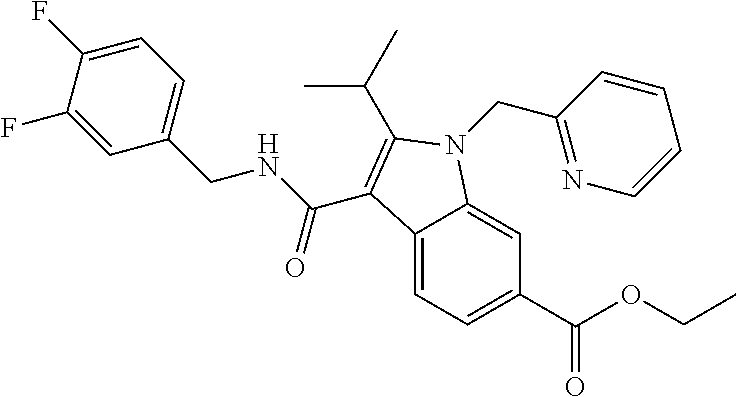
C12=CC=C(C(OCC)=O)C=C1N(CC1=NC=CC=C1)C(C(C)C)=C2C(NCC1=CC=C(F)C(F)=C1)=O
